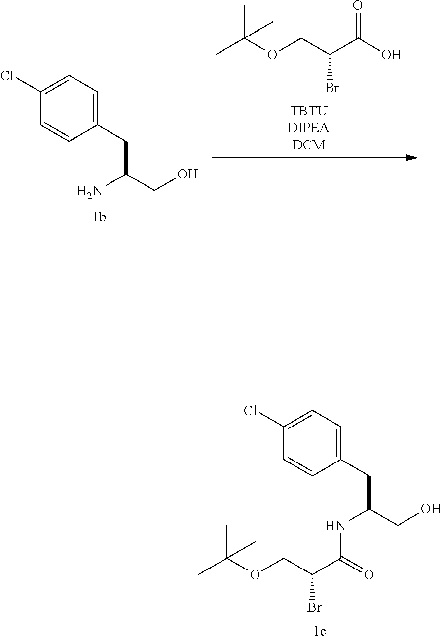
C1(Cl)=CC=C(CC(CO)NC(C(COC(C)(C)C)Br)=O)C=C1.C(OCC(C(O)=O)Br)(C)(C)C.C1(Cl)=CC=C(CC(CO)N)C=C1
